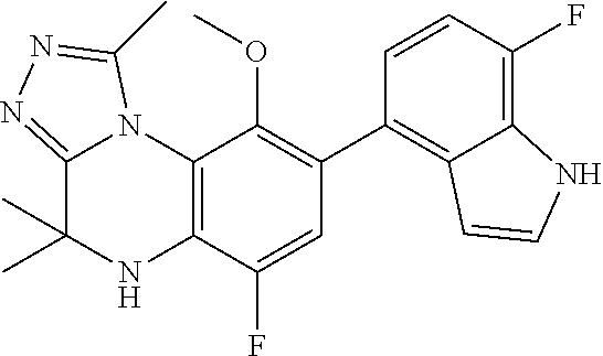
C1(C2=C3C(=C(F)C=C2)NC=C3)=C(OC)C2=C(C(F)=C1)NC(C)(C)C1=NN=C(C)N21
